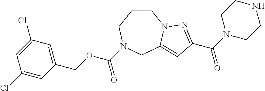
C1CN2C(=CC(C(N3CCNCC3)=O)=N2)CN(C(OCC2=CC(Cl)=CC(Cl)=C2)=O)C1
